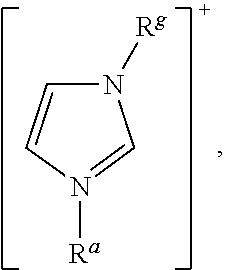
N1([Ra])=CN([Rg])C=C1
